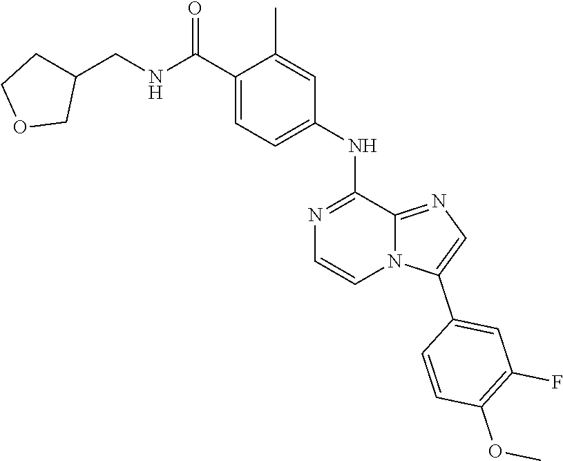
C1(C)=CC(NC2=NC=CN3C2=NC=C3C2=CC(F)=C(OC)C=C2)=CC=C1C(NCC1CCOC1)=O
